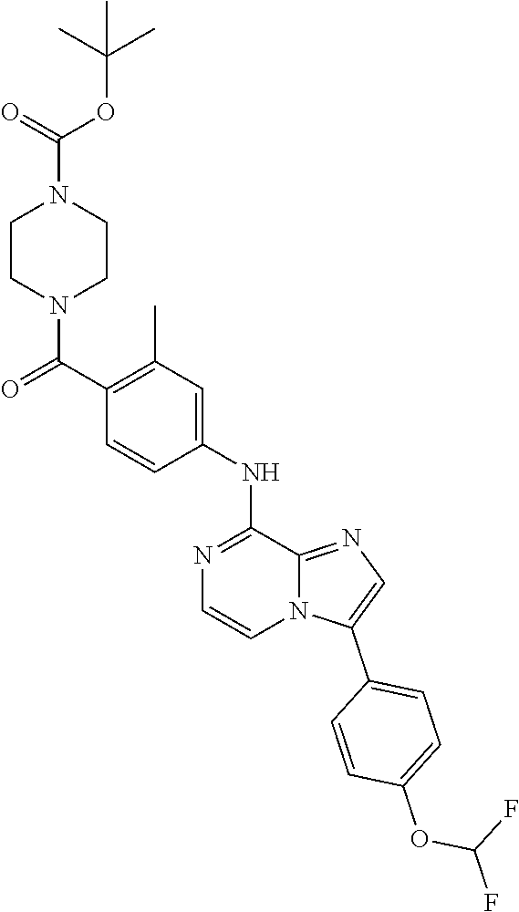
C1=CN=C(NC2=CC(C)=C(C(=O)N3CCN(C(=O)OC(C)(C)C)CC3)C=C2)C2=NC=C(C3=CC=C(OC(F)F)C=C3)N12
